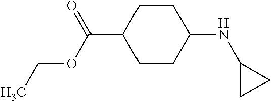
C1CC(NC2CC2)CCC1C(OCC)=O
